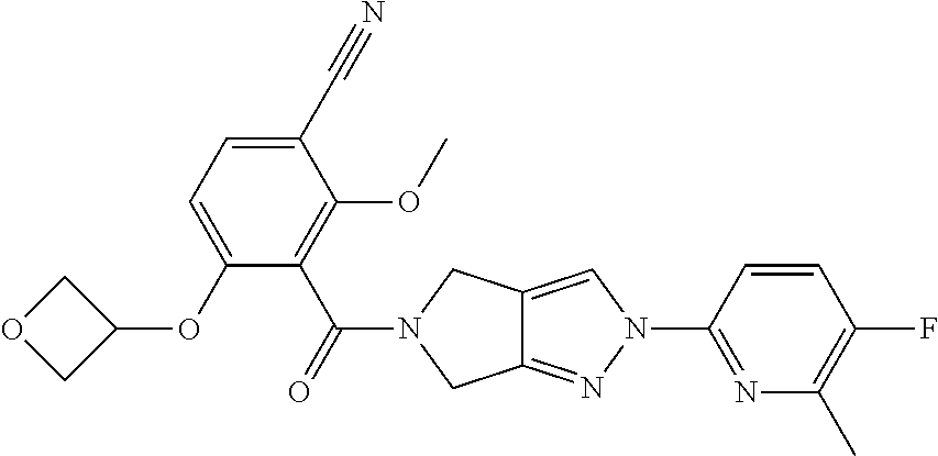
C1(C#N)=CC=C(OC2COC2)C(C(=O)N2CC3=NN(C4=NC(C)=C(F)C=C4)C=C3C2)=C1OC
